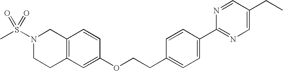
C12=C(CCN(S(C)(=O)=O)C1)C=C(OCCC1=CC=C(C3=NC=C(CC)C=N3)C=C1)C=C2
